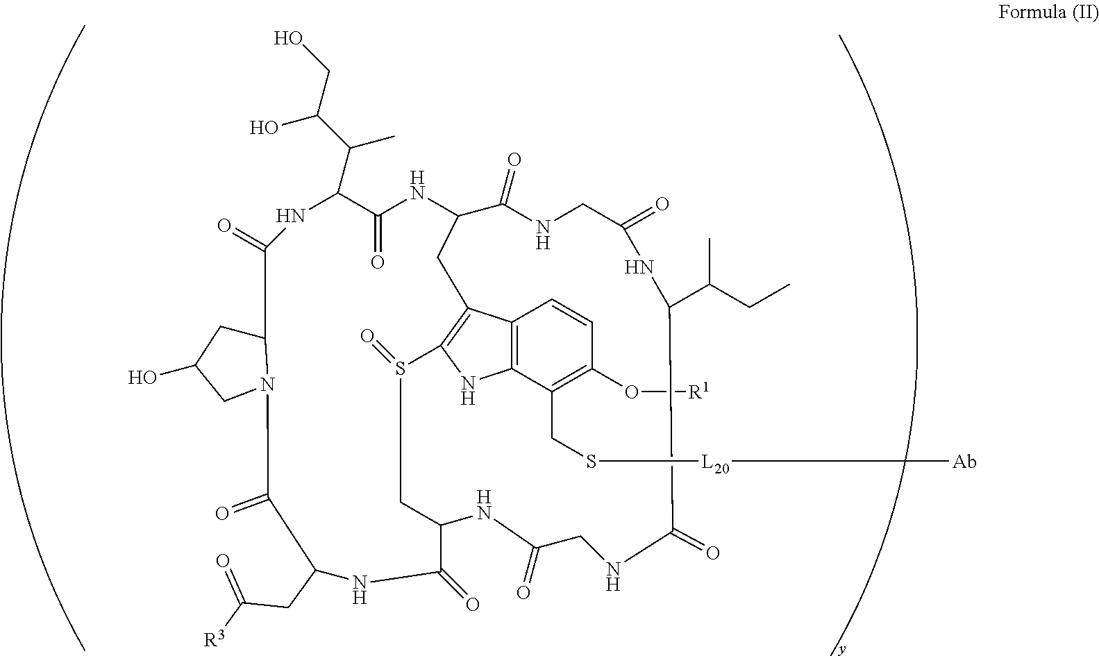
C12=C(C(CS[L20][Ab])=C(O[R1])C=C1)NC1=C2CC2C(=O)NCC(=O)NC(C(C)CC)C(=O)NCC(=O)NC(CS1=O)C(=O)NC(CC(=O)[R3])C(=O)N1C(C(=O)NC(C(C)C(O)CO)C(=O)N2)CC(O)C1
